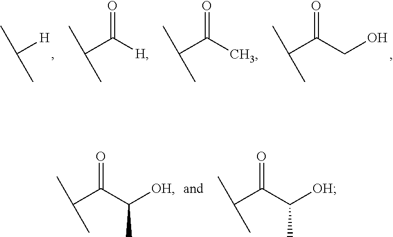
C([H])(C)C.C(C(CO)=O)(C)C.C(C([H])=O)(C)C.C(C(C)=O)(C)C.C(C(C([OH])C)=O)(C)C.C(C(C([OH])C)=O)(C)C
